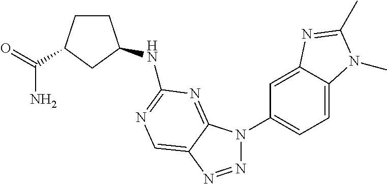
N1=NC2=CN=C(NC3CCC(C(=O)N)C3)N=C2N1C1=CC=C2C(=C1)N=C(C)N2C
